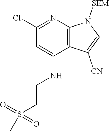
C1(Cl)=NC2=C(C(NCCS(C)(=O)=O)=C1)C([CN])=CN2[SEM]
